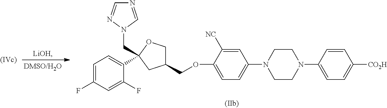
N1=CN(CC2(C3=CC=C(F)C=C3F)CC(COC3=CC=C(N4CCN(C5=CC=C([CO2H])C=C5)CC4)C=C3[NC])CO2)N=C1.[LiOH]
